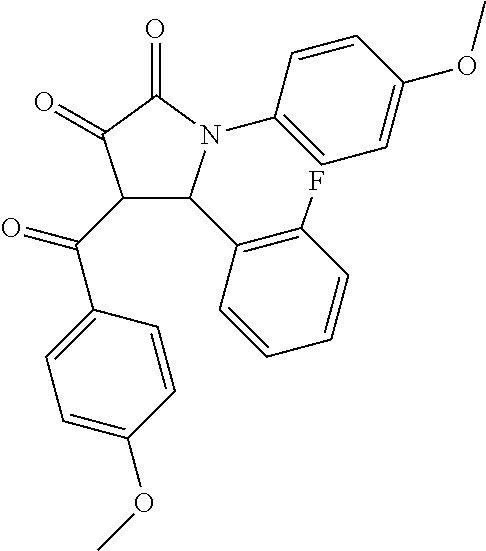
C1(=O)C(=O)C(C(C2=CC=C(OC)C=C2)=O)C(C2=C(F)C=CC=C2)N1C1=CC=C(OC)C=C1
